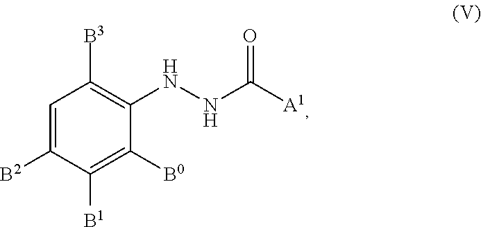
C1=C([B2])C([B1])=C([B0])C(NNC([A1])=O)=C1[B3]
